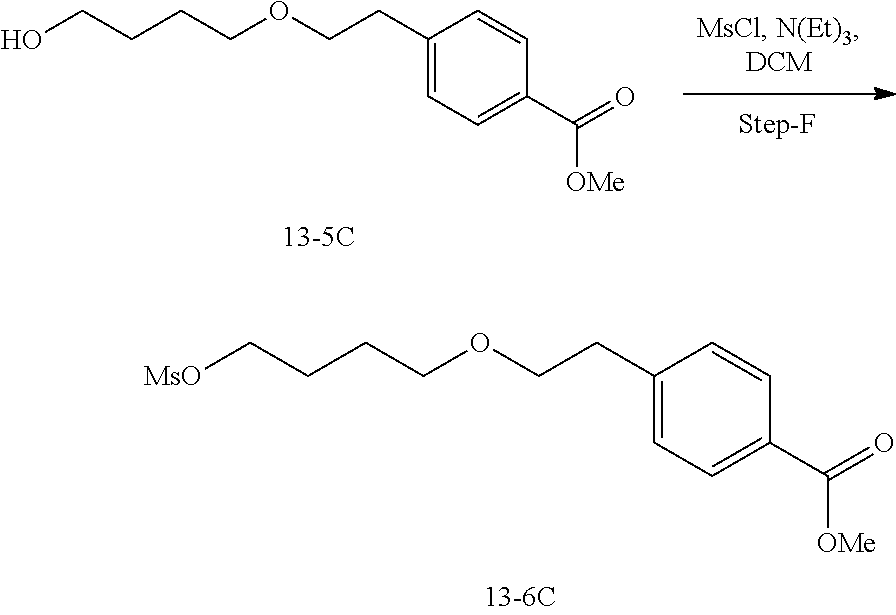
[MsO]CCCCOCCC1=CC=C(C(=O)[OMe])C=C1.OCCCCOCCC1=CC=C(C(=O)[OMe])C=C1
